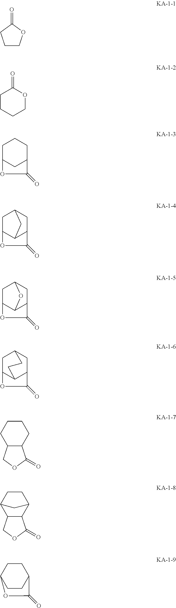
C1COC(=O)C1.C1CCCOC1=O.C1C2CC(CC1)C(=O)O2.C1C2C3C(CC1C3)C(=O)O2.C1C2C3C(CC1O3)C(=O)O2.C1C2CC3C(CC2)C1C(=O)O3.C1CC2C(CC1)C(=O)OC2.C12C(C3CCC1C3)C(=O)OC2.C1CC2CCC1C(=O)O2
